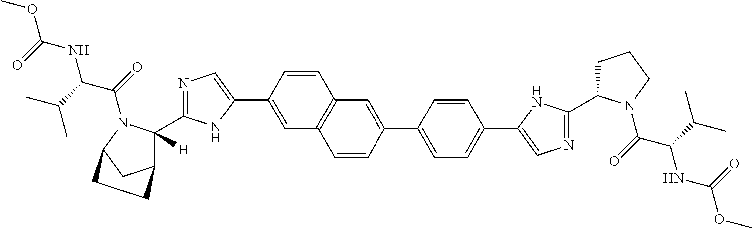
COC(=O)NC(C(=O)N1C(C2=NC=C(C3=CC4=C(C=C3)C=C(C3=CC=C(C5=CN=C(C6CCCN6C(C(NC(OC)=O)C(C)C)=O)N5)C=C3)C=C4)N2)([H])C2CC1CC2)C(C)C
